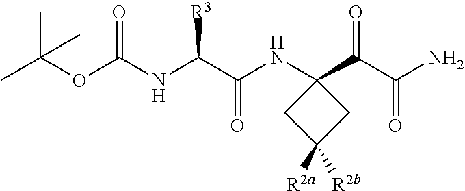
CC(OC(NC(C(NC1(C(C(N)=O)=O)CC([R2a])([R2b])C1)=O)[R3])=O)(C)C
